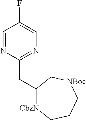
C1=NC(CC2[CbzN]CCC[NBoc]C2)=NC=C1F
